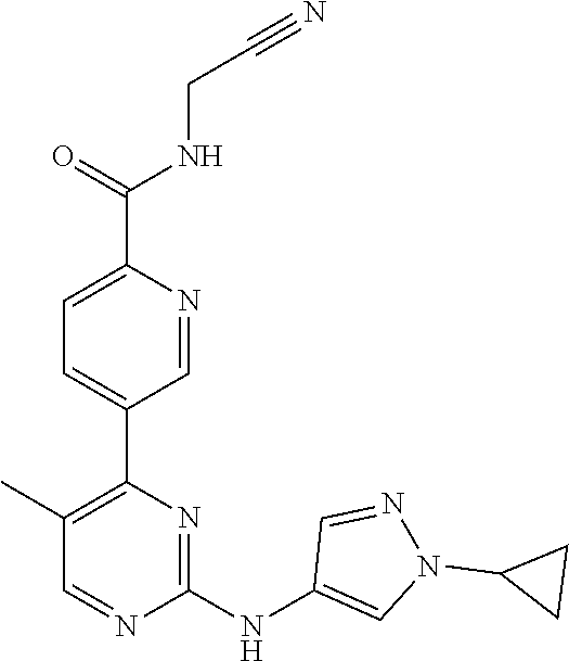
C1(C2=C(C)C=NC(NC3=CN(C4CC4)N=C3)=N2)=CC=C(C(NCC#N)=O)N=C1
